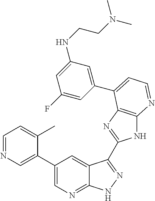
C1=NC=C(C2=CN=C3C(=C2)C(C2=NC4=C(N2)N=CC=C4C2=CC(NCCN(C)C)=CC(F)=C2)=NN3)C(C)=C1
